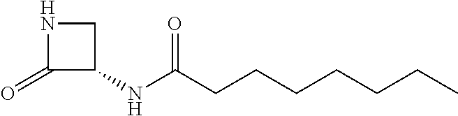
N1C(=O)C(NC(CCCCCCC)=O)C1
